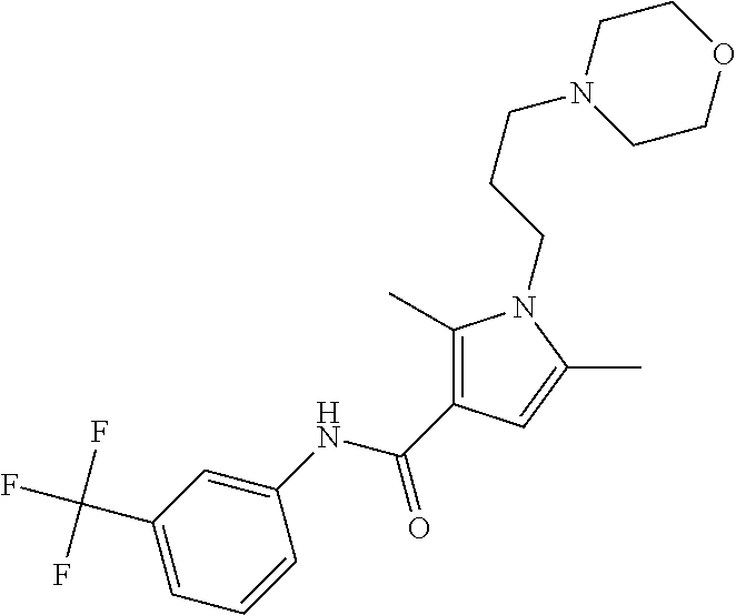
C1(C)=C(C(NC2=CC(C(F)(F)F)=CC=C2)=O)C=C(C)N1CCCN1CCOCC1
